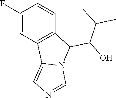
C1(F)=CC2=C(C=C1)C(C(O)C(C)C)N1C2=CN=C1
